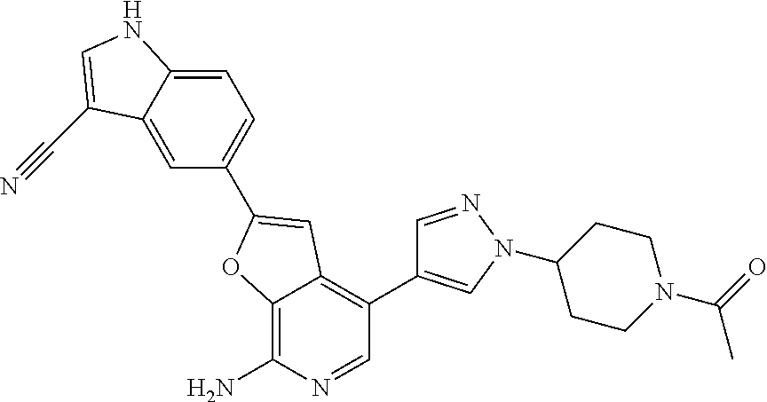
C1=C(C2=CC3=C(C4=CN(C5CCN(C(=O)C)CC5)N=C4)C=NC(N)=C3O2)C=C2C(=C1)NC=C2C#N
